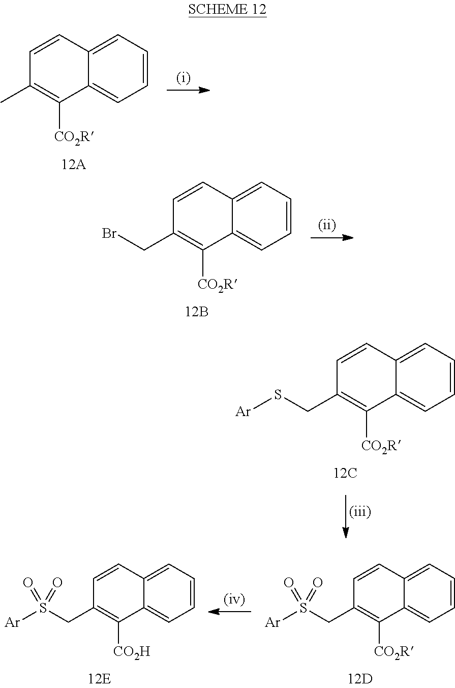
C1=CC=C2C(=C1)C([CO2R])=C(CS([Ar])(=O)=O)C=C2.C1=CC=C2C(=C1)C([CO2H])=C(CS([Ar])(=O)=O)C=C2.C1=CC=C2C(=C1)C([CO2R])=C(C)C=C2.C1=CC=C2C(=C1)C([CO2R])=C(CBr)C=C2.C1=CC=C2C(=C1)C([CO2R])=C(CS[Ar])C=C2
